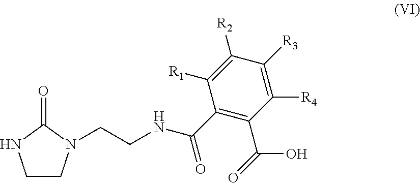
C1CN(CCNC(C2=C(C(=O)O)C([R4])=C([R3])C([R2])=C2[R1])=O)C(=O)N1
